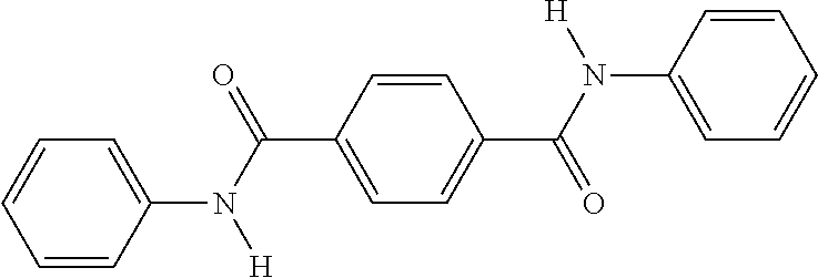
C1=CC(N(C(=O)C2=CC=C(C(N([H])C3=CC=CC=C3)=O)C=C2)[H])=CC=C1
